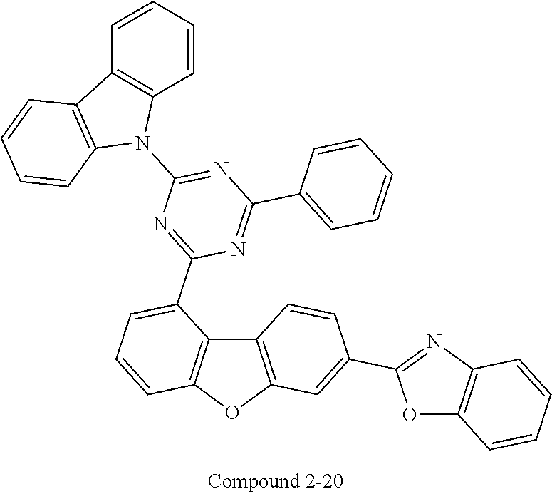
C12=C(OC3=C1C(C1=NC(N4C5=C(C=CC=C5)C5=C4C=CC=C5)=NC(C4=CC=CC=C4)=N1)=CC=C3)C=C(C1=NC3=C(O1)C=CC=C3)C=C2
